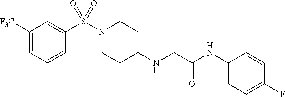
C1([F3C])=CC=CC(S(N2CCC(NCC(NC3=CC=C(F)C=C3)=O)CC2)(=O)=O)=C1
